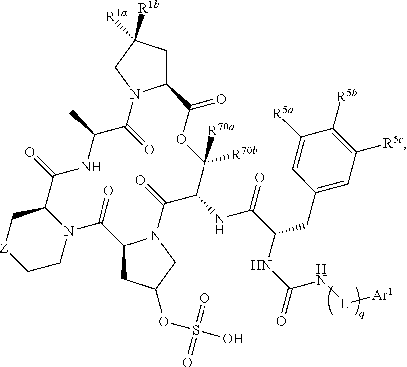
C12CC([R1a])([R1b])CN1C(=O)C(C)NC(=O)C1C[Z]CCN1C(=O)C1CC(OS(O)(=O)=O)CN1C(=O)C(NC(C(CC1=CC([R5c])=C([R5b])C([R5a])=C1)NC(=O)N[L][Ar1])=O)C([R70b])([R70a])OC2=O
